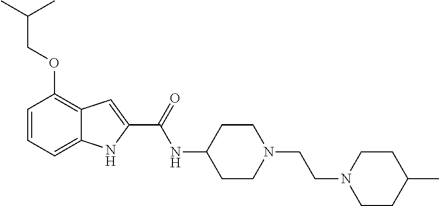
C1=CC=C2C(=C1OCC(C)C)C=C(C(=O)NC1CCN(CCN3CCC(C)CC3)CC1)N2
